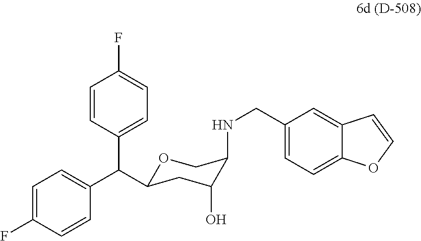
O1C(C(C2=CC=C(F)C=C2)C2=CC=C(F)C=C2)CC(O)C(NCC2=CC=C3C(=C2)C=CO3)C1
